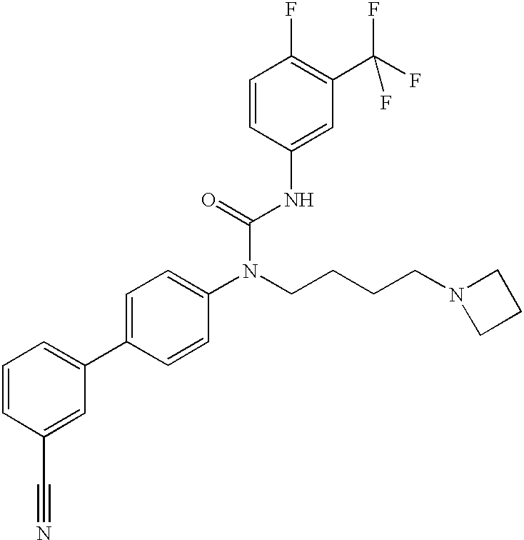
C1=CC(C#N)=CC(C2=CC=C(N(C(NC3=CC(C(F)(F)F)=C(F)C=C3)=O)CCCCN3CCC3)C=C2)=C1
